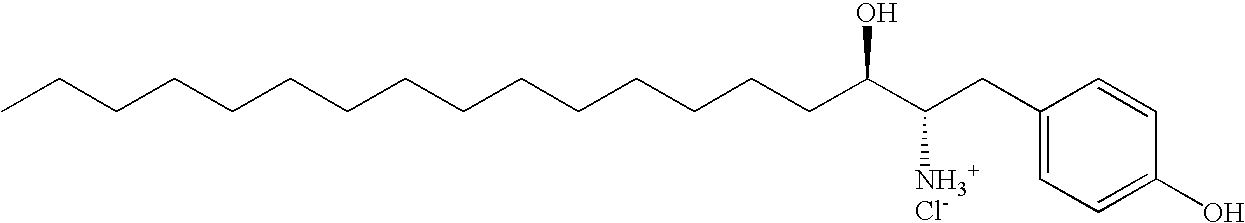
C(CCCCCCCCCCCCCC(C([NH3+Cl-])CC1=CC=C(O)C=C1)O)C
